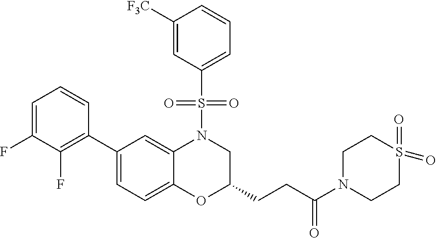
C1=C(F)C(F)=C(C2=CC=C3C(=C2)N(S(C2=CC=CC([F3C])=C2)(=O)=O)CC(CCC(N2CCS(=O)(=O)CC2)=O)O3)C=C1
